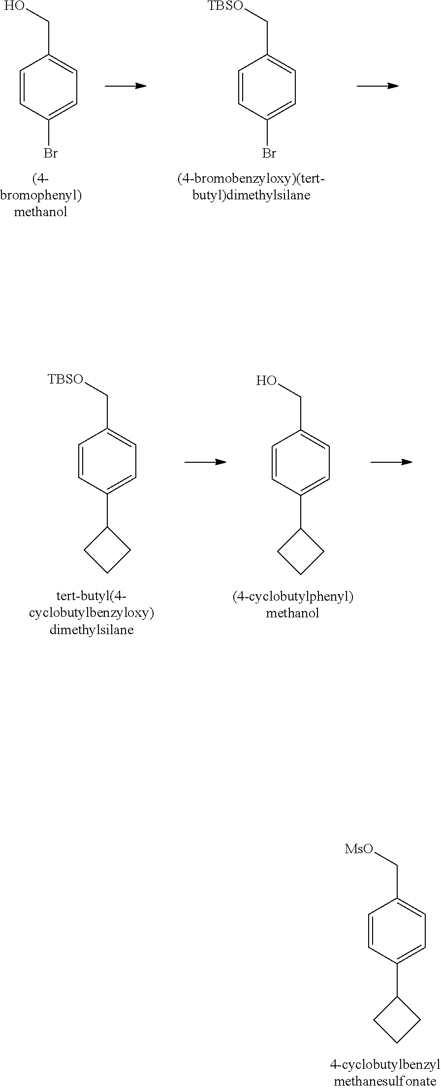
C1=CC(C2CCC2)=CC=C1C[MsO].C1=CC(Br)=CC=C1CO.C1=CC(Br)=CC=C1C[TBSO].C1=CC(C2CCC2)=CC=C1C[TBSO].C1=CC(C2CCC2)=CC=C1CO
